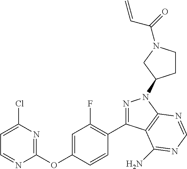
C1(OC2=CC(F)=C(C3=NN(C4CCN(C(=O)C=C)C4)C4=C3C(N)=NC=N4)C=C2)=NC(Cl)=CC=N1
